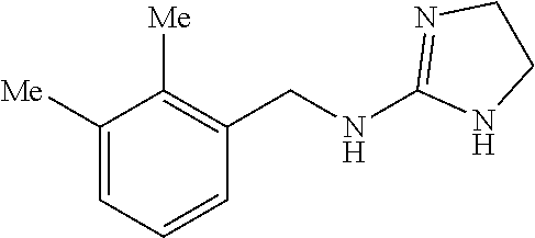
C1([Me])=CC=CC(CNC2=NCCN2)=C1[Me]
